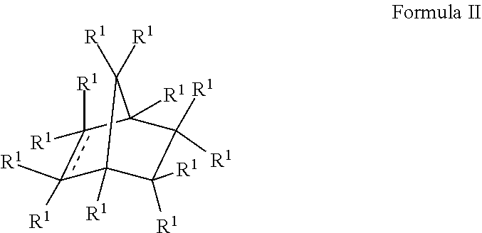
c1([R1])([R1])c([R1])([R1])C2([R1])C([R1])([R1])C([R1])([R1])C1([R1])C2([R1])[R1]
